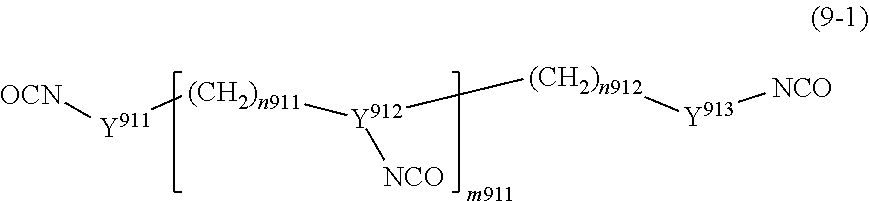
[OCN][Y911][(CH2)n911][Y912]([(CH2)n912][Y913][NCO])[NCO]
